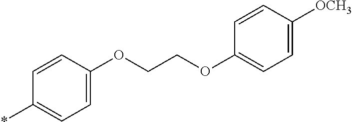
C1=CC(OCCOC2=CC=C([OCH3])C=C2)=CC=C1*
